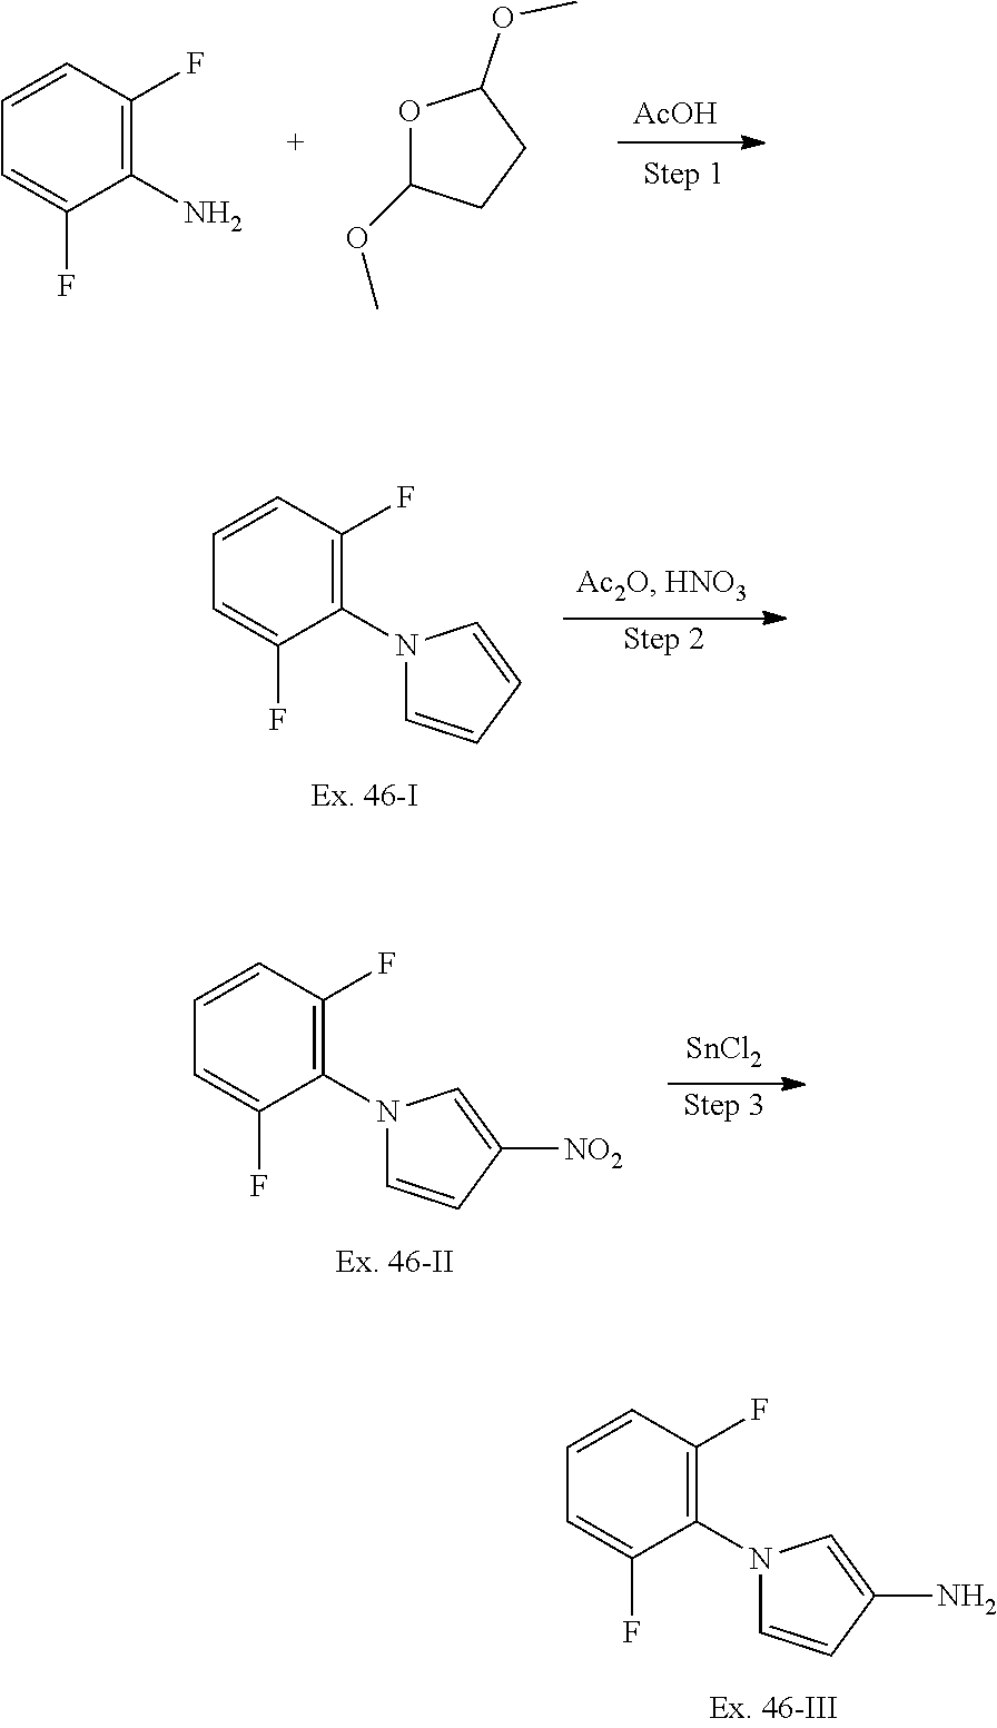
O1C(OC)CCC1OC.[AcOH].C1=CC(F)=C(N)C(F)=C1.C1=CC(F)=C(N2C=CC=C2)C(F)=C1.C1=CC(F)=C(N2C=CC([NO2])=C2)C(F)=C1.[SnCl2].C1=CC(F)=C(N2C=CC(N)=C2)C(F)=C1
